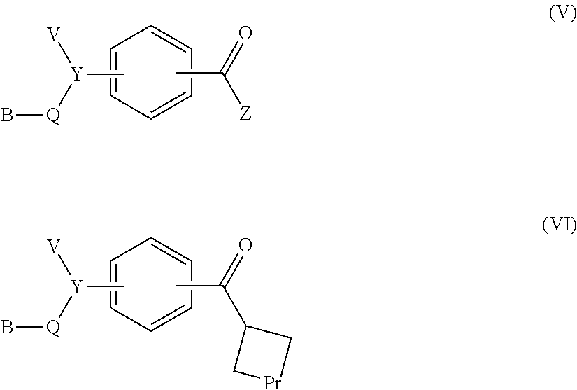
C1=CC=CC=C1.CC([Z])=O.C[Y]([V])[Q]B.C1=CC=CC=C1.CC(C1C[Pr]C1)=O.C[Y]([V])[Q]B
